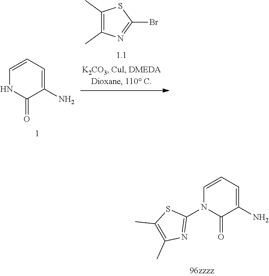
C1=CC=C(N)C(=O)N1C1=NC(C)=C(C)S1.C1=CC=C(N)C(=O)N1.C1(C)=C(C)N=C(Br)S1
